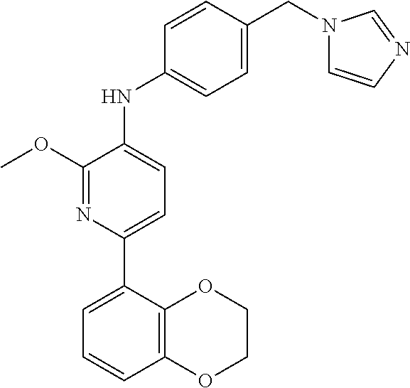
N1(CC2=CC=C(NC3=CC=C(C4=CC=CC5=C4OCCO5)N=C3OC)C=C2)C=CN=C1
